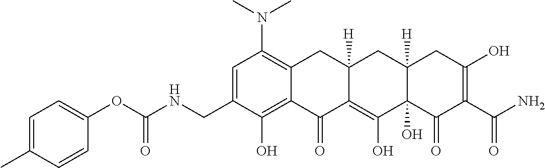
C1=C(CNC(OC2=CC=C(C)C=C2)=O)C(O)=C2C(=C1N(C)C)CC1([H])C(=C(O)C3(O)C([H])(C1)CC(O)=C(C(N)=O)C3=O)C2=O
